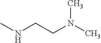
CNCCN(C)C
